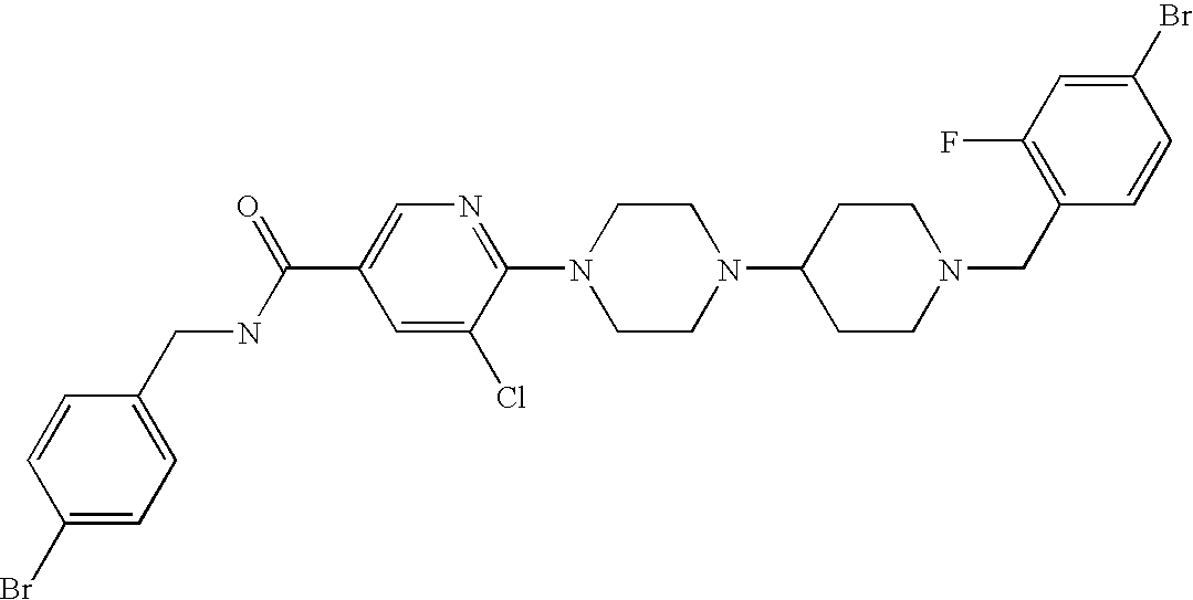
C1(Br)=CC(F)=C(CN2CCC(N3CCN(C4=NC=C(C(NCC5=CC=C(Br)C=C5)=O)C=C4Cl)CC3)CC2)C=C1
